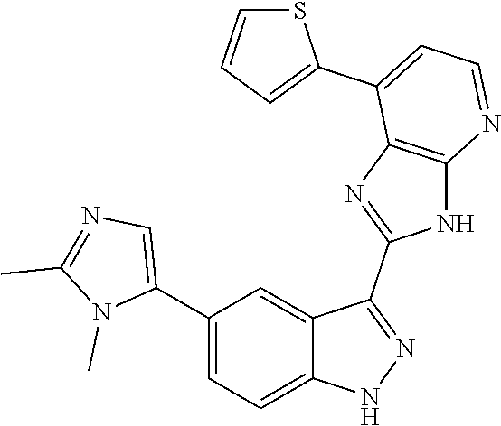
C1(C2=CC=C3C(=C2)C(C2=NC4=C(N2)N=CC=C4C2=CC=CS2)=NN3)=CN=C(C)N1C
